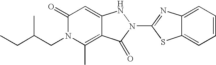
N1(C2=NC3=CC=CC=C3S2)NC2=CC(=O)N(CC(CC)C)C(C)=C2C1=O
